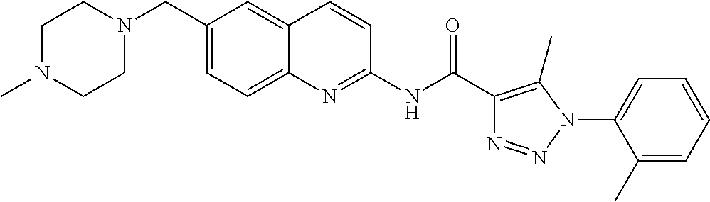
N(C(=O)C1=C(C)N(C2=CC=CC=C2C)N=N1)C1=NC2=CC=C(CN3CCN(C)CC3)C=C2C=C1
